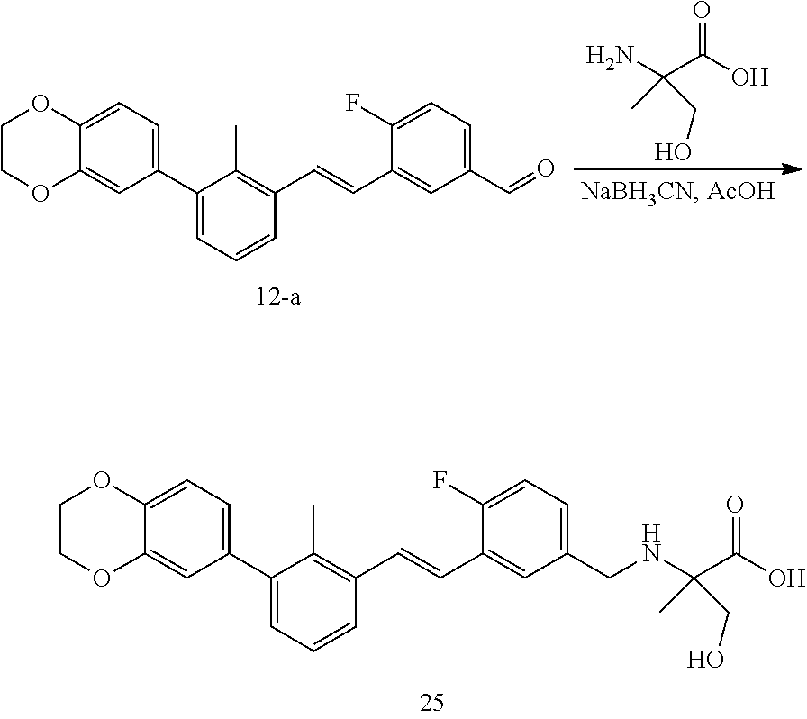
NC(C(=O)O)(C)CO.C1COC2=CC(C3=CC=CC(C=CC4=CC(C=O)=CC=C4F)=C3C)=CC=C2O1.C1COC2=CC(C3=CC=CC(C=CC4=CC(CNC(C(=O)O)(C)CO)=CC=C4F)=C3C)=CC=C2O1
